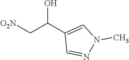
[O2N]CC(C1=CN(C)N=C1)O
